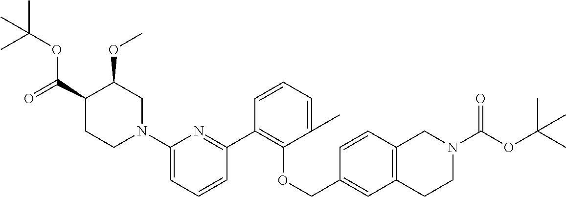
C1(N2CC(OC)C(C(=O)OC(C)(C)C)CC2)=CC=CC(C2=C(OCC3=CC4=C(C=C3)CN(C(=O)OC(C)(C)C)CC4)C(C)=CC=C2)=N1
